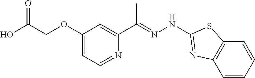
C1=NC(C(=NNC2=NC3=C(C=CC=C3)S2)C)=CC(OCC(O)=O)=C1
